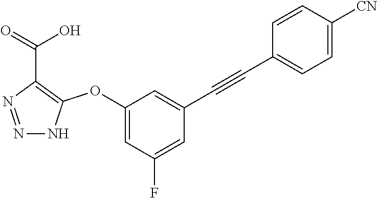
N1=NC(C(=O)O)=C(OC2=CC(F)=CC(C#CC3=CC=C([CN])C=C3)=C2)N1
